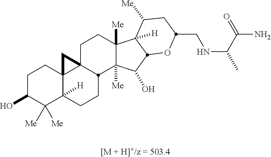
C1C(O)C([Me])([Me])C2([H])C3(C1)C1(CCC4([Me])C([Me])(C(O)C5C4([H])C([Me])CC(CNC(C)C(=O)N)O5)C1CC2)C3
